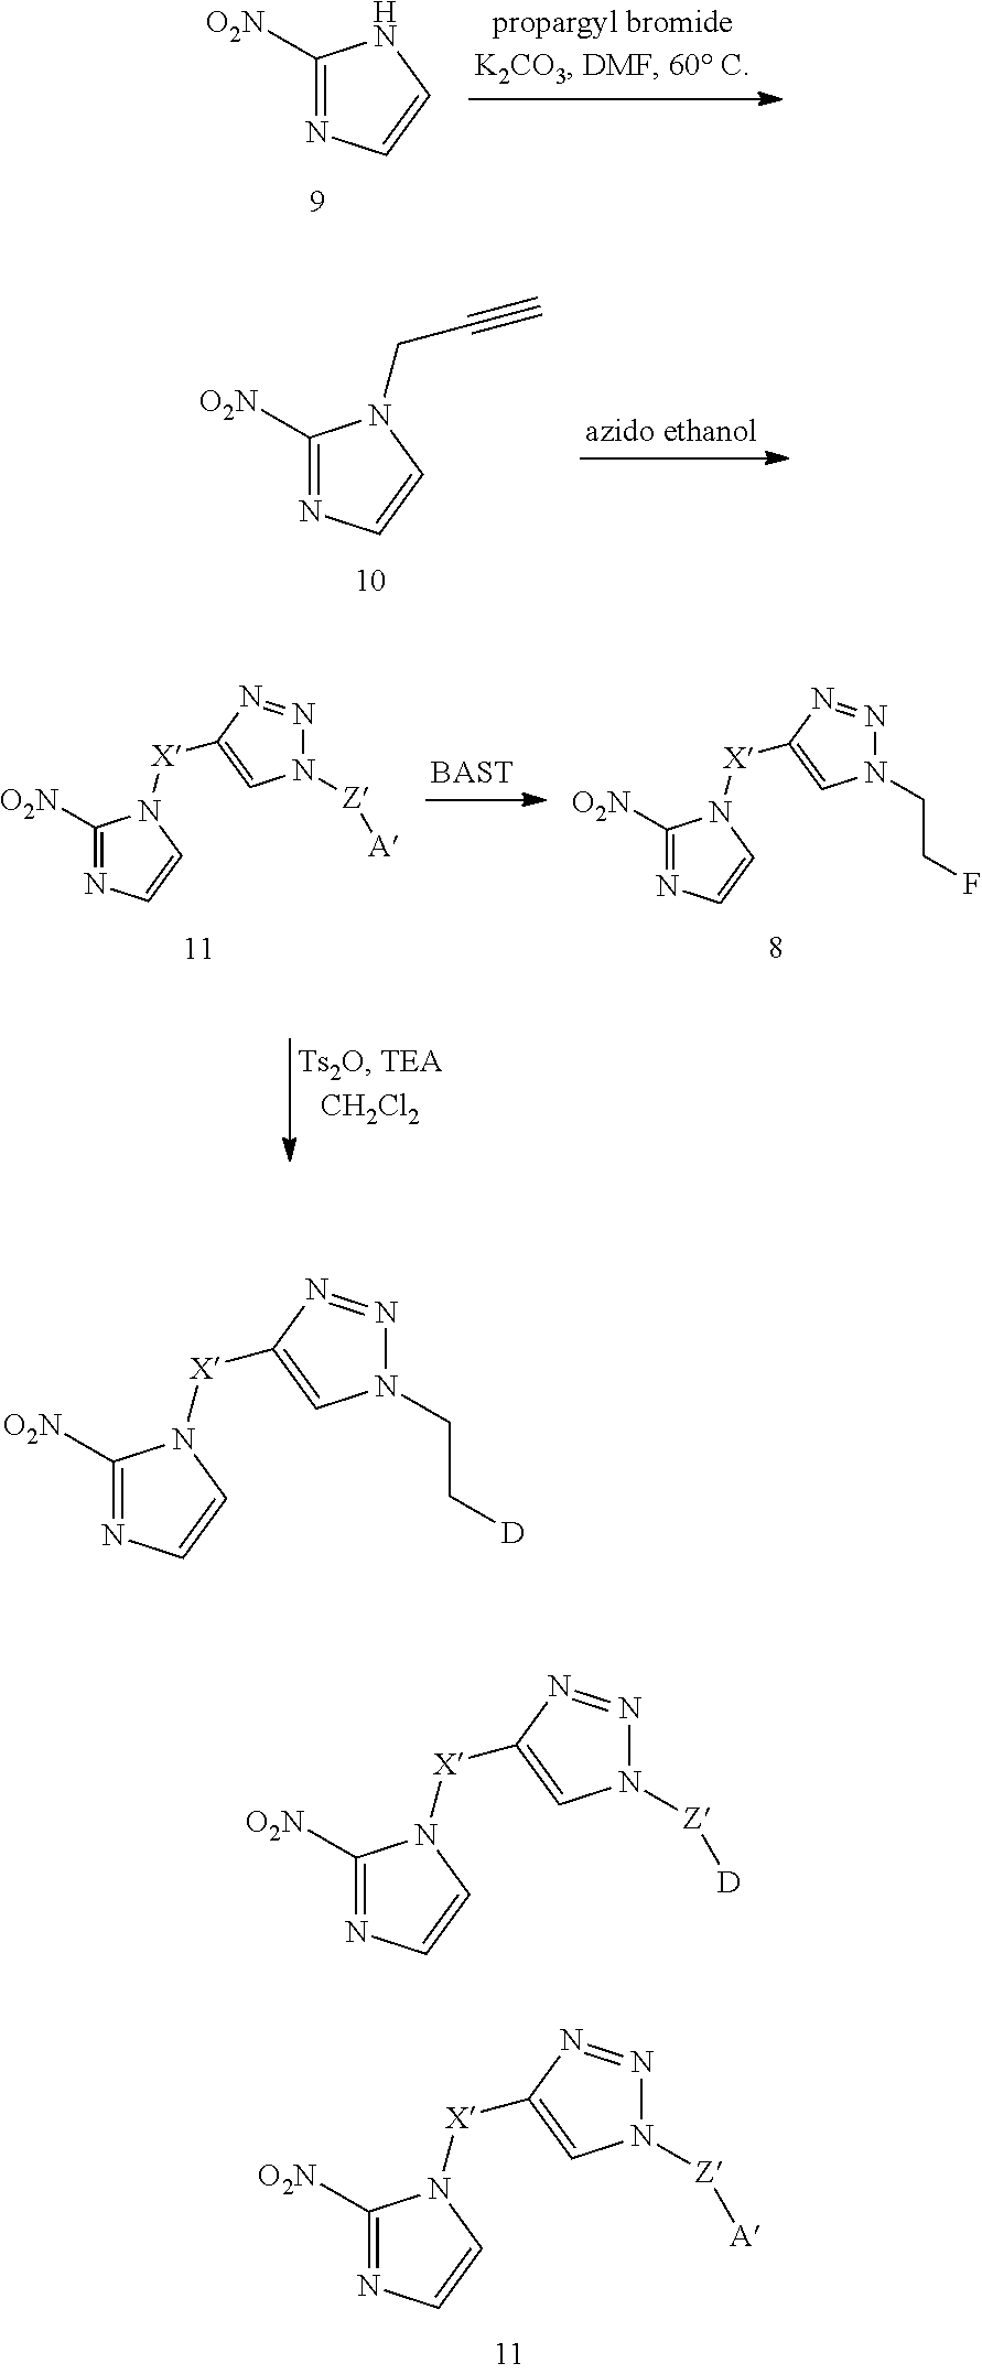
C1([O2N])=NC=CN1.C1([O2N])=NC=CN1CC#C.C1([O2N])=NC=CN1[X]C1=CN([Z][A])N=N1.C1([O2N])=NC=CN1[X]C1=CN(CCF)N=N1.C1([O2N])=NC=CN1[X]C1=CN(CC[D])N=N1.C1([O2N])=NC=CN1[X]C1=CN([Z][A])N=N1.C1([O2N])=NC=CN1[X]C1=CN([Z][D])N=N1
